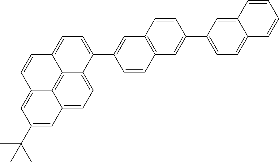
C12=C3C4=CC=C1C(C1=CC5=C(C=C1)C=C(C1=CC=C6C(=C1)C=CC=C6)C=C5)=CC=C2C=CC3=CC(C(C)(C)C)=C4
